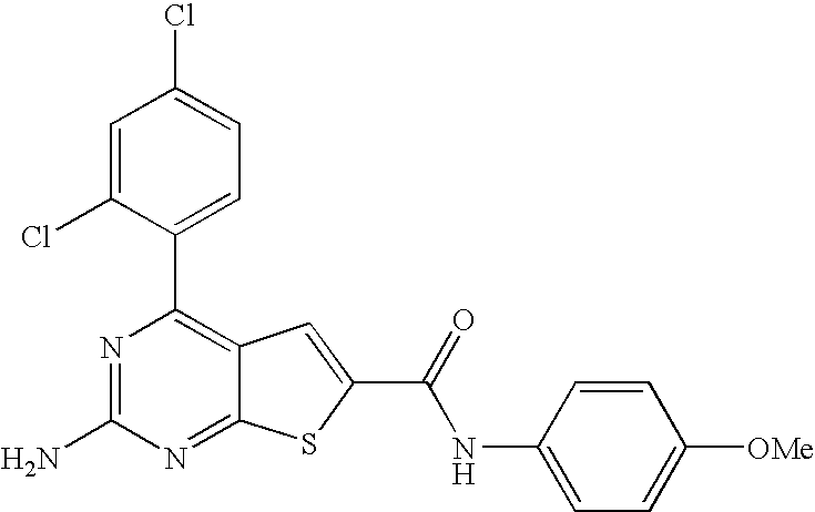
N1=C(N)N=C2C(=C1C1=CC=C(Cl)C=C1Cl)C=C(C(=O)NC1=CC=C([OMe])C=C1)S2
